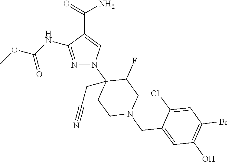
N1=C(NC(OC)=O)C(C(=O)N)=CN1C1(CC#N)CCN(CC2=CC(O)=C(Br)C=C2Cl)CC1F
